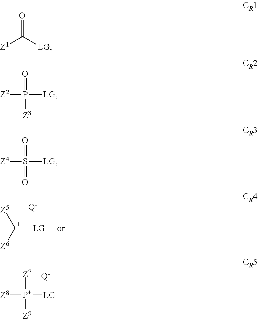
[C+]([LG])([Z6])[Z5].[Q-].[Z7][P+]([Z9])([LG])[Z8].[Q-].[Z1]C([LG])=O.O=P([Z3])([LG])[Z2].O=S(=O)([LG])[Z4]
